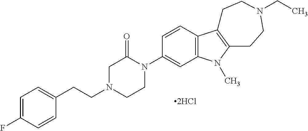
C1=C(F)C=CC(CCN2CCN(C3=CC4=C(C=C3)C3=C(N4C)CCN(CC)CC3)C(=O)C2)=C1.[2HCl]
